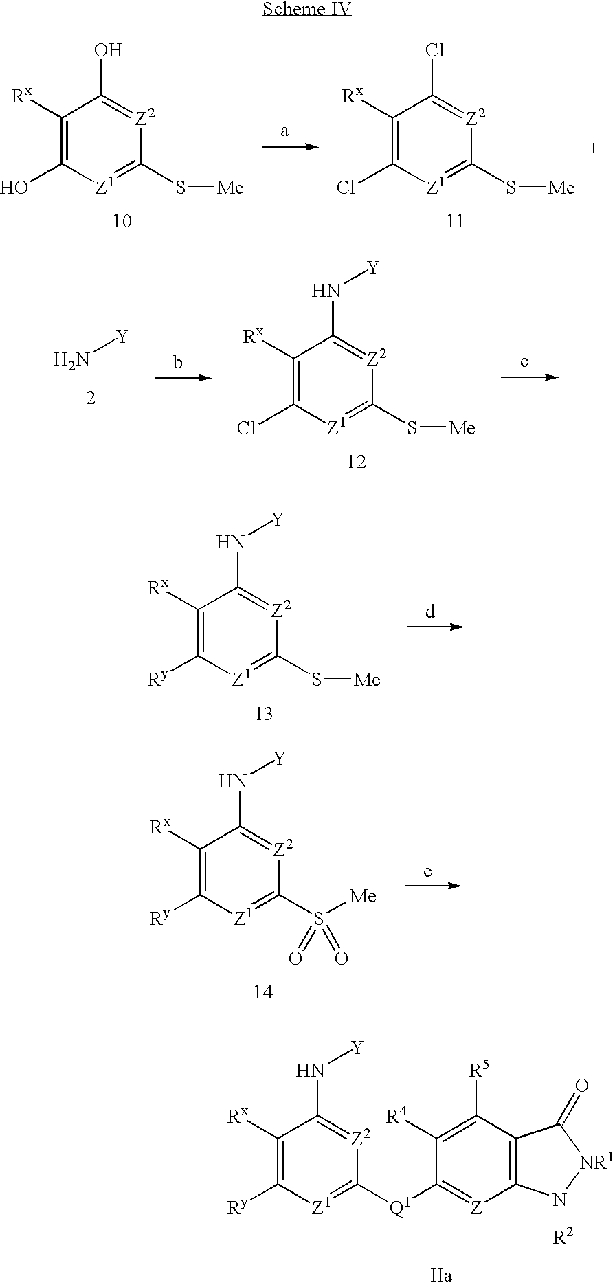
C1([Rx])=C([Ry])[Z1]=C([Q1]C2=[Z]C3=C(C([R5])=C2[R4])C(=O)[NR1]N3)[Z2]=C1N[Y].C1([Rx])=C(O)[Z1]=C(S[Me])[Z2]=C1O.C1([Rx])=C(Cl)[Z1]=C(S[Me])[Z2]=C1Cl.N[Y].C1([Rx])=C(Cl)[Z1]=C(S[Me])[Z2]=C1N[Y].C1([Rx])=C([Ry])[Z1]=C(S[Me])[Z2]=C1N[Y].C1([Rx])=C([Ry])[Z1]=C(S([Me])(=O)=O)[Z2]=C1N[Y]
